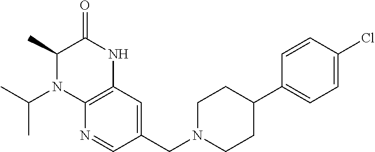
C1(CN2CCC(C3=CC=C(Cl)C=C3)CC2)=CC2=C(N=C1)N(C(C)C)C(C)C(=O)N2
